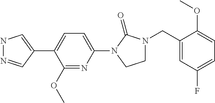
N1N=CC(C2=CC=C(N3C(=O)N(CC4=CC(F)=CC=C4OC)CC3)N=C2OC)=C1
